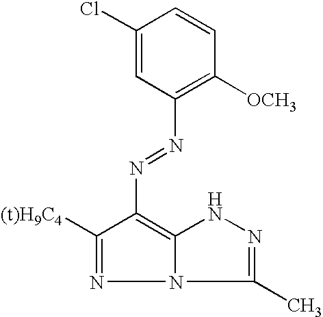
C1(N=NC2=C([OCH3])C=CC(Cl)=C2)=C2N(N=C1[(t)H9C4])C(C)=NN2
